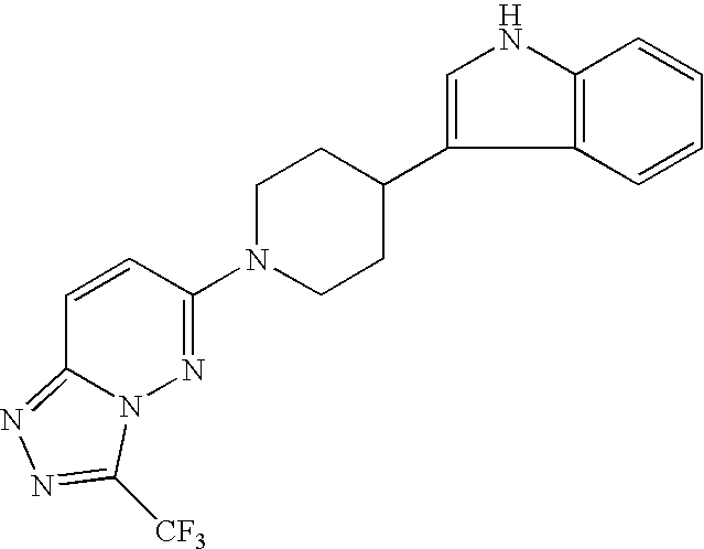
C12=C(C=CC=C1)C(C1CCN(C3=NN4C(=NN=C4[CF3])C=C3)CC1)=CN2
